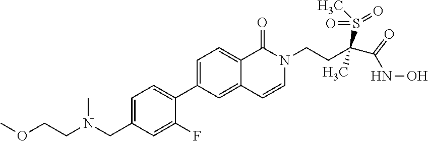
C1=C(CN(CCOC)C)C=C(F)C(C2=CC=C3C(=C2)C=CN(CCC(S(C)(=O)=O)(C)C(NO)=O)C3=O)=C1
